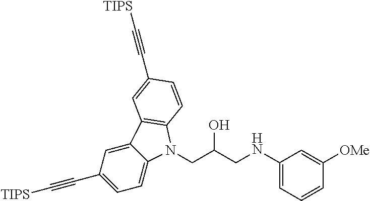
C1=C(C#C[TIPS])C=C2C(=C1)N(CC(CNC1=CC=CC([OMe])=C1)O)C1=C2C=C(C#C[TIPS])C=C1
